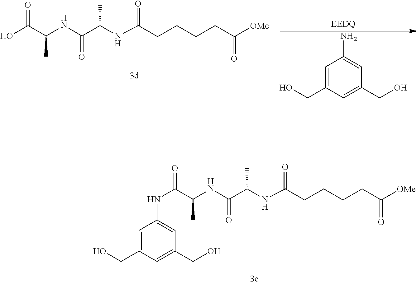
N(C(C(NC(C(=O)NC1=CC(CO)=CC(CO)=C1)C)=O)C)C(CCCCC([OMe])=O)=O.N(C(C(NC(C(O)=O)C)=O)C)C(CCCCC([OMe])=O)=O.C1=C(CO)C=C(CO)C=C1N
